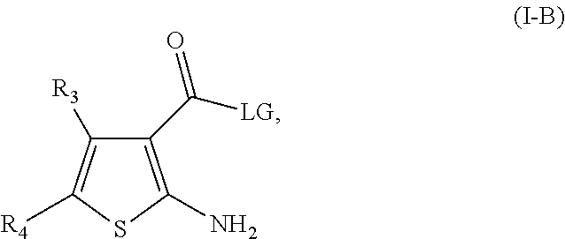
C1(C([LG])=O)=C(N)SC([R4])=C1[R3]
